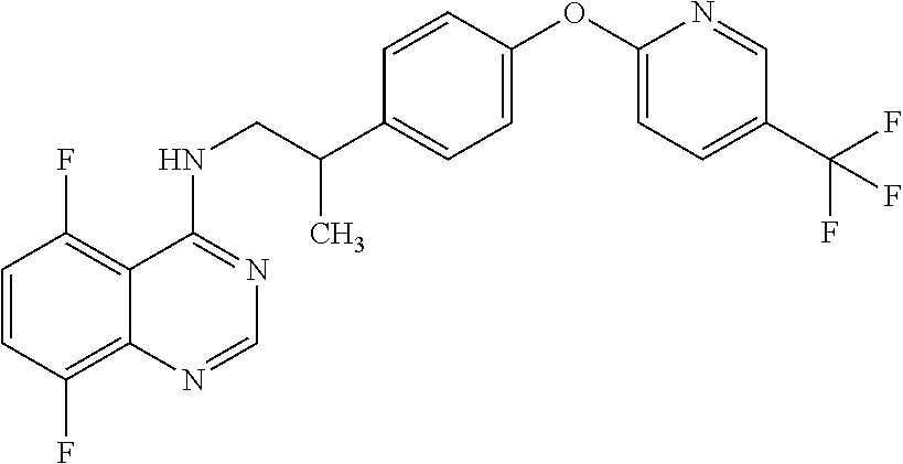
C1=CC(F)=C2C(=C1F)C(NCC(C1=CC=C(OC3=CC=C(C(F)(F)F)C=N3)C=C1)C)=NC=N2
